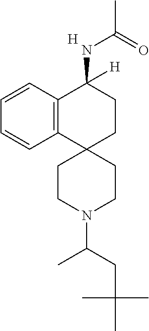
[H].C12=C(C=CC=C1)C(NC(C)=O)([H])CCC21CCN(C(CC(C)(C)C)C)CC1
